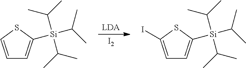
[LDA].[I2].C1=C(I)SC([Si](C(C)C)(C(C)C)C(C)C)=C1.C1=CSC([Si](C(C)C)(C(C)C)C(C)C)=C1
